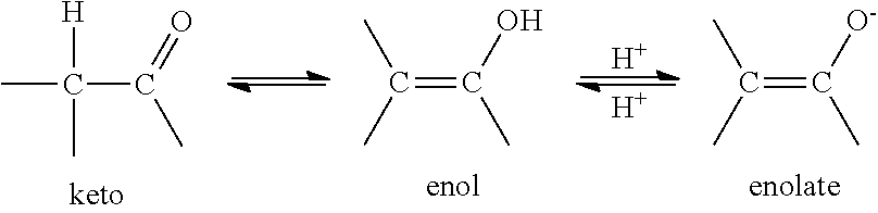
[H].[H].C(=C([O-])C)(C)C.C(=C(O)C)(C)C.CC([H])(C)C(=O)C
